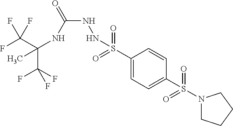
C(C(F)(F)F)(NC(NNS(C1=CC=C(S(N2CCCC2)(=O)=O)C=C1)(=O)=O)=O)(C)C(F)(F)F
